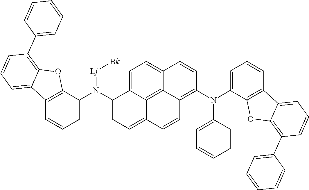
C12=C(C(N(C3=CC=C4C5=C6C(=C(N(C7=CC=CC=C7)C7=CC=CC8=C7OC7=C(C9=CC=CC=C9)C=CC=C87)C=CC6=CC=C35)C=C4)[Lj][Bk])=CC=C1)OC1=C(C3=CC=CC=C3)C=CC=C21
